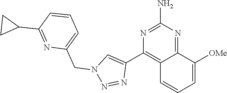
N1=C(N)N=C2C(=C1C1=CN(CC3=CC=CC(C4CC4)=N3)N=N1)C=CC=C2[OMe]
